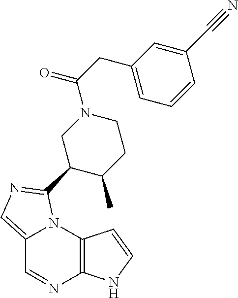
C12=CN=C(C3C(C)CCN(C(CC4=CC=CC(C#N)=C4)=O)C3)N1C1=C(N=C2)NC=C1
